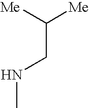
C(C([Me])[Me])NC
